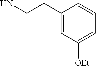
C1(CCN)=CC([OEt])=CC=C1
